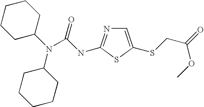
N(C(=O)NC1=NC=C(SCC(OC)=O)S1)(C1CCCCC1)C1CCCCC1
